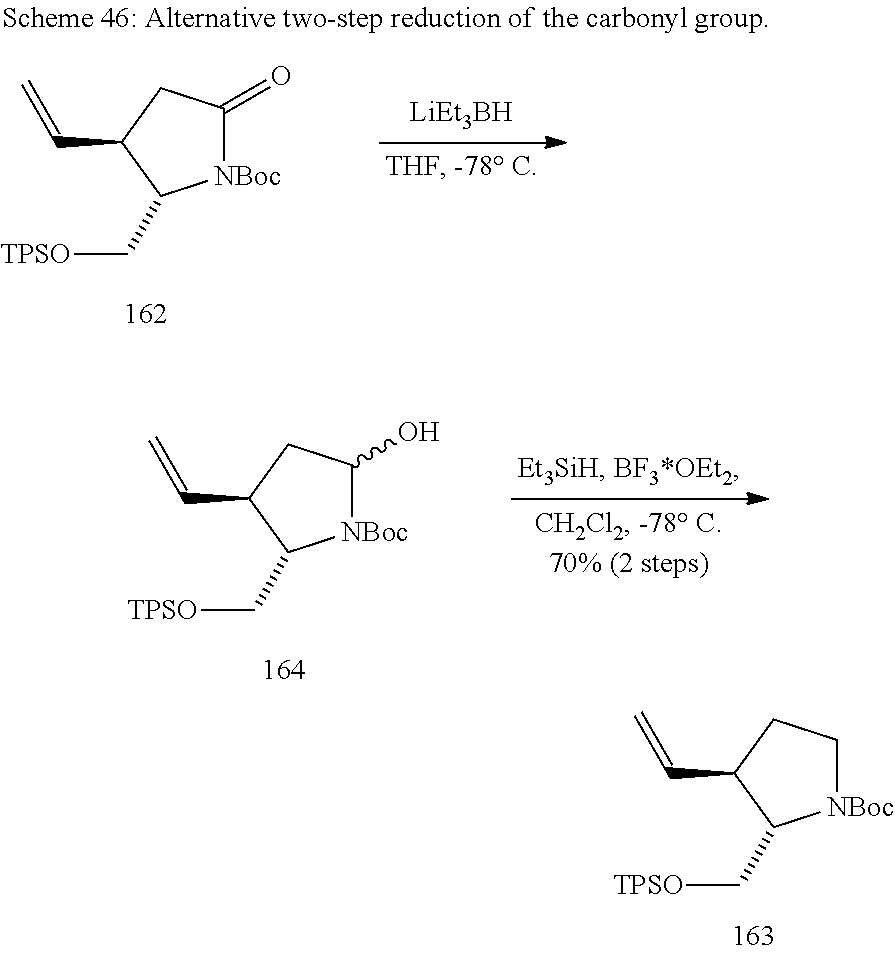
[NBoc]1CCC(C=C)C1C[TPSO].[NBoc]1C(=O)CC(C=C)C1C[TPSO].[NBoc]1C(O)CC(C=C)C1C[TPSO]
